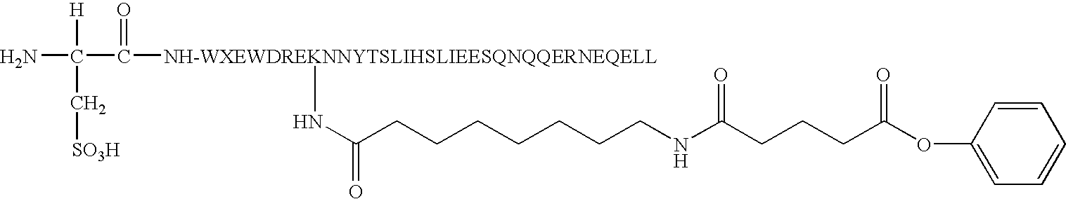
NC(C([NH-WXEWDREKNNYTSLIHSLIEESQNQQERNEQELL]NC(=O)CCCCCCCNC(CCCC(OC1=CC=CC=C1)=O)=O)=O)([H])C[SO3H]
